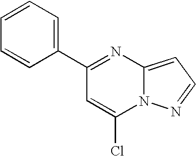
N12C(=CC=N1)N=C(C1=CC=CC=C1)C=C2Cl
